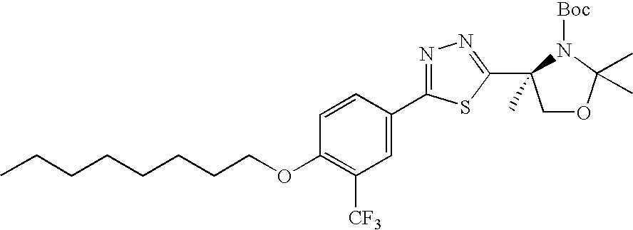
C1=C(C2=NN=C(C3(C)COC(C)(C)N3[Boc])S2)C=CC(OCCCCCCCC)=C1[CF3]
